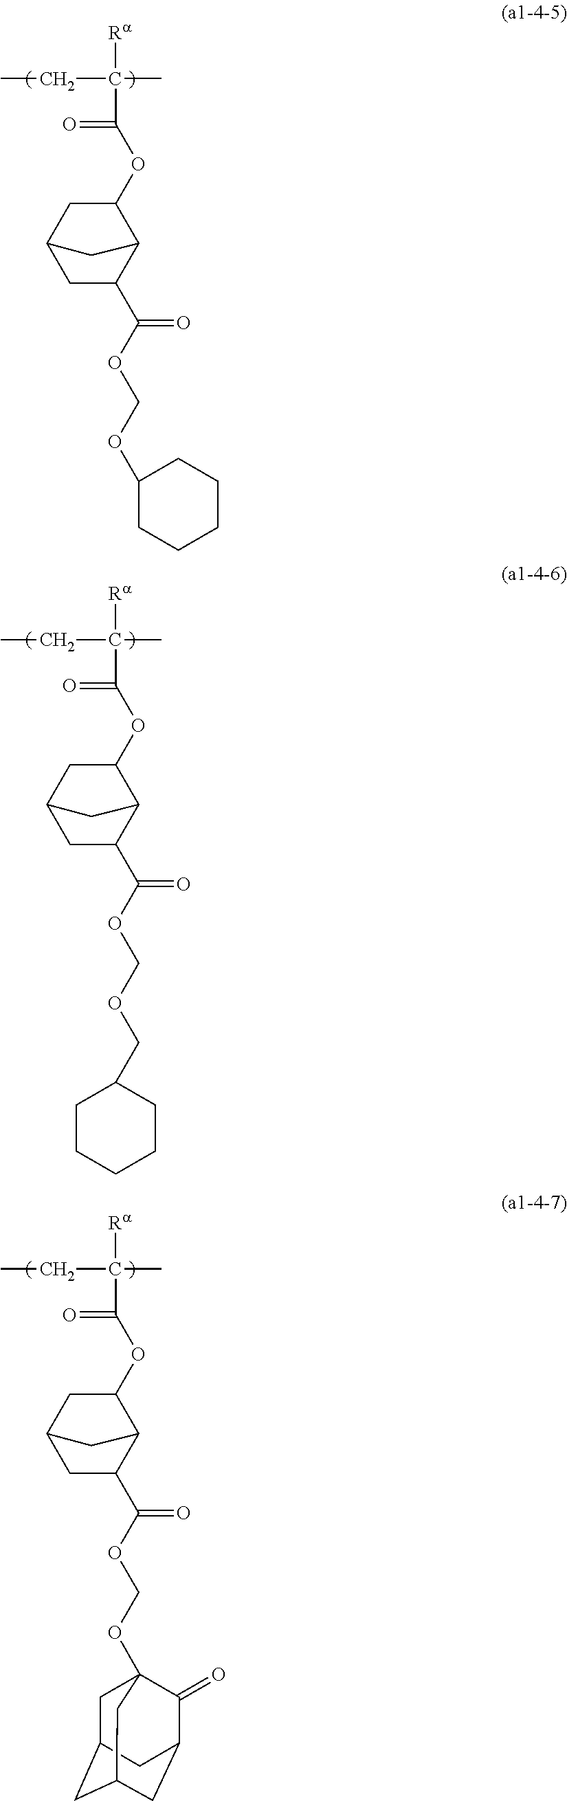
[Ra]C(C(=O)OC1CC2CC(C(OCOC3CCCCC3)=O)C1C2)(C)CC.[Ra]C(C(=O)OC1CC2CC(C(OCOCC3CCCCC3)=O)C1C2)(C)CC.[Ra]C(C(=O)OC1CC2CC(C(OCOC34CC5CC(CC(C3=O)C5)C4)=O)C1C2)(C)CC
